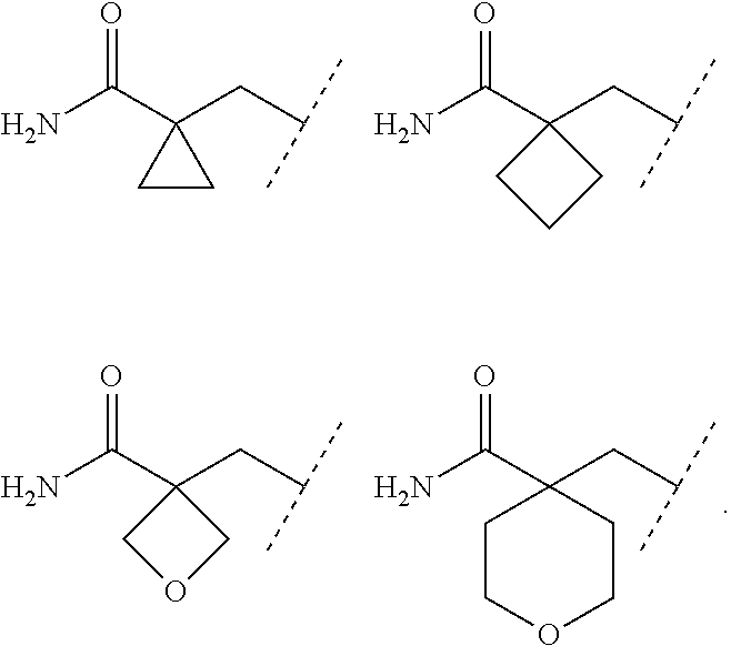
NC(C1(CC(C)C)CC1)=O.NC(C1(CC(C)C)CCC1)=O.NC(C1(CC(C)C)COC1)=O.NC(C1(CC(C)C)CCOCC1)=O
